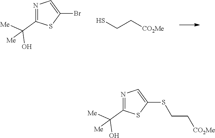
C1=C(SCC[CO2Me])SC(C(O)([Me])[Me])=N1.C1=C(Br)SC(C(O)([Me])[Me])=N1.[CO2Me]CCS
